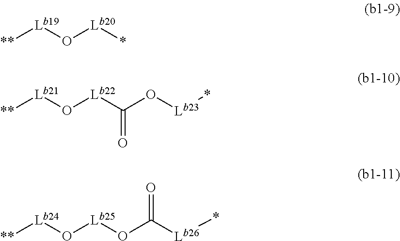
[**][Lb19]O[Lb20]*.[**][Lb21]O[Lb22]C(O[Lb23]*)=O.[**][Lb24]O[Lb25]OC([Lb26]*)=O
